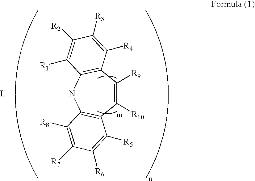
C1([R10])=C([R9])C2=C(N([L])C3=C1C([R5])=C([R6])C([R7])=C3[R8])C([R1])=C([R2])C([R3])=C2[R4]
